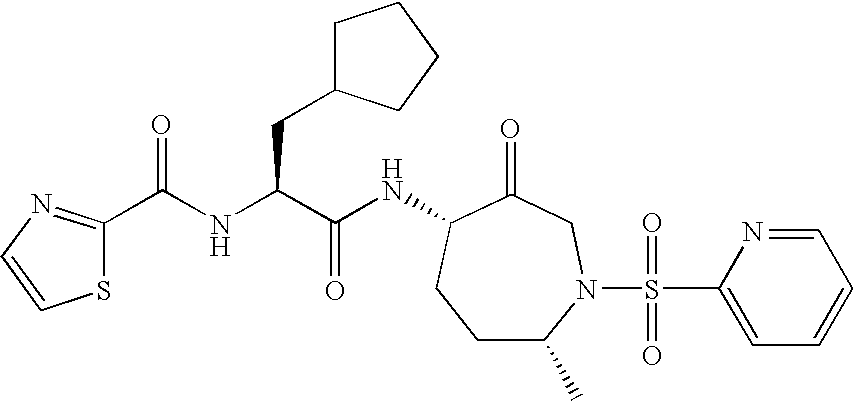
C1C(C)N(S(C2=CC=CC=N2)(=O)=O)CC(=O)C(NC(C(NC(=O)C2=NC=CS2)CC2CCCC2)=O)C1
